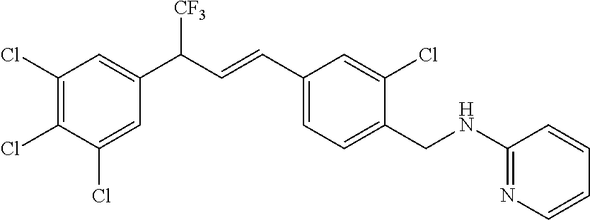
C1(CNC2=NC=CC=C2)=CC=C(C=CC(C2=CC(Cl)=C(Cl)C(Cl)=C2)[CF3])C=C1Cl
